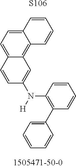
[S106].C12=CC=C3C(=C1C=C(N([H])C1=C(C4=CC=CC=C4)C=CC=C1)C=C2)C=CC=C3
